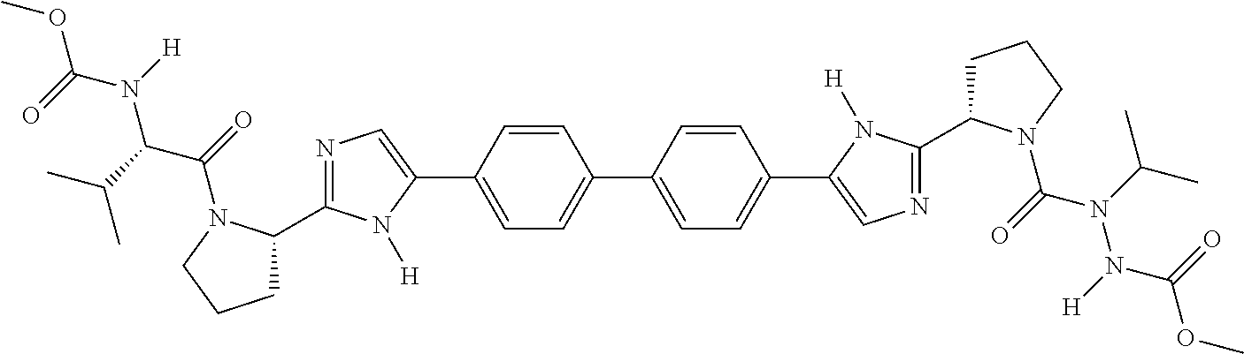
C1=C(C2=CN=C(C3CCCN3C(=O)C(C(C)C)N(C(OC)=O)[H])N2[H])C=CC(C2=CC=C(C3=CN=C(C4CCCN4C(=O)N(C(C)C)N(C(OC)=O)[H])N3[H])C=C2)=C1
